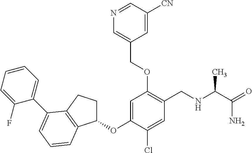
C1=C(OC2CCC3=C2C=CC=C3C2=CC=CC=C2F)C(Cl)=CC(CNC(C(=O)N)C)=C1OCC1=CN=CC([CN])=C1
